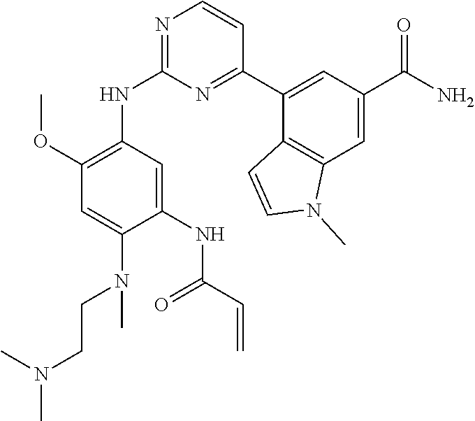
C1=C(N(CCN(C)C)C)C(NC(C=C)=O)=CC(NC2=NC=CC(C3=CC(C(N)=O)=CC4=C3C=CN4C)=N2)=C1OC
